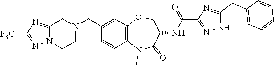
C1(CN2CC3=NC([F3C])=NN3CC2)=CC2=C(N(C)C(=O)C(NC(C3=NNC(CC4=CC=CC=C4)=N3)=O)CO2)C=C1
